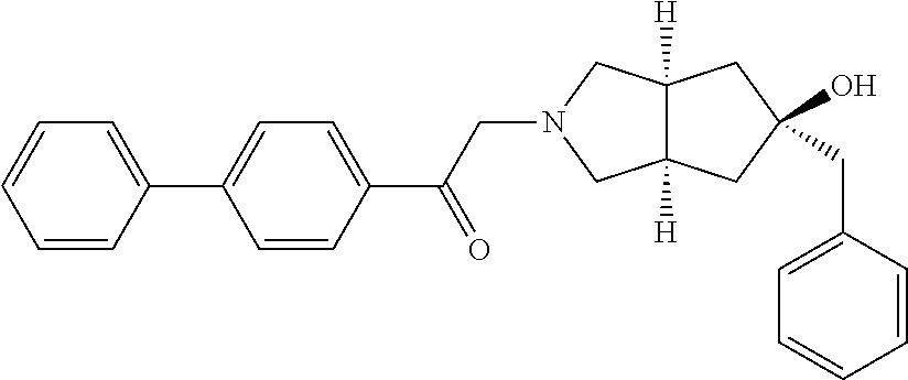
C1=CC(C(CN2CC3([H])C([H])(C2)CC(O)(CC2=CC=CC=C2)C3)=O)=CC=C1C1=CC=CC=C1
